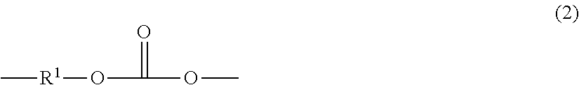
[R1](OC(=O)OC)C
